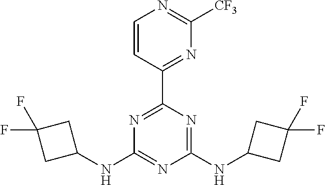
N1=C(C2=NC([CF3])=NC=C2)N=C(NC2CC(F)(F)C2)N=C1NC1CC(F)(F)C1
